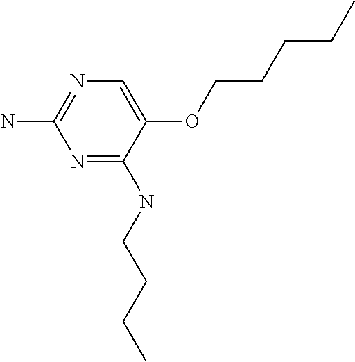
N1=C(N)N=C(NCCCC)C(OCCCCC)=C1
